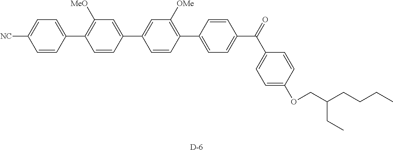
C(C1=CC=C(C2=C([OMe])C=C(C3=CC([MeO])=C(C4=CC=C([NC])C=C4)C=C3)C=C2)C=C1)(C1=CC=C(OCC(CCCC)CC)C=C1)=O.[D]
